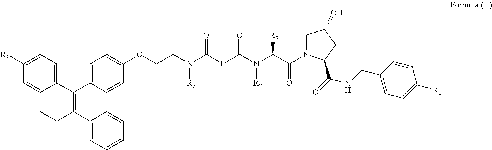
C1=CC(C(C2=CC=C(OCCN(C([L]C(N(C(C(N3CC(O)CC3C(=O)NCC3=CC=C([R1])C=C3)=O)[R2])[R7])=O)=O)[R6])C=C2)=C(CC)C2=CC=CC=C2)=CC=C1[R3]
